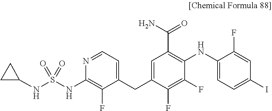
C1=NC(NS(NC2CC2)(=O)=O)=C(F)C(CC2=CC(C(N)=O)=C(NC3=CC=C(I)C=C3F)C(F)=C2F)=C1
